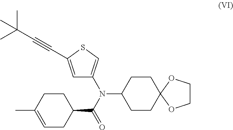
C1=C(C#CC(C)(C)C)SC=C1N(C1CCC2(CC1)OCCO2)C(=O)C1CCC(C)=CC1
